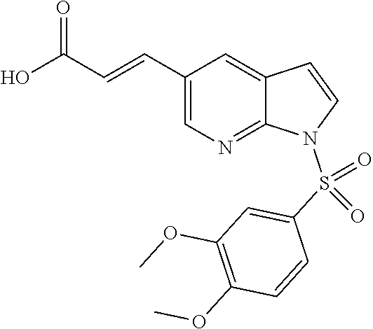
C1(C=CC(O)=O)=CN=C2C(=C1)C=CN2S(C1=CC(OC)=C(OC)C=C1)(=O)=O
